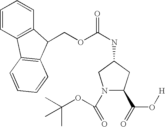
N1(C(=O)OC(C)(C)C)C(C(O[H])=O)CC(NC(OCC2C3=C(C=CC=C3)C3=C2C=CC=C3)=O)C1
